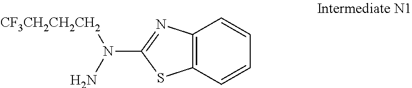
C1(N([CF3CH2CH2CH2])N)=NC2=C(S1)C=CC=C2
